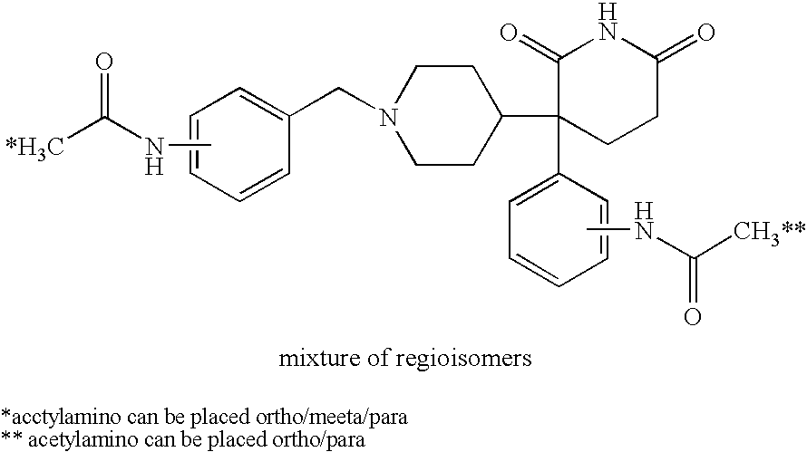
CNC([*H3C])=O.C1=CC(CN2CCC(C3(C4=CC=CC=C4)C(=O)NC(=O)CC3)CC2)=CC=C1.CNC([CH3**])=O
